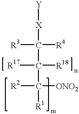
[Y][X]C(C(C([R1])([ONO2])[R2])([R18])[R17])([R4])[R3]
